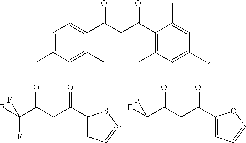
O=C(CC(C1=C(C)C=C(C)C=C1C)=O)C1=C(C)C=C(C)C=C1C.O=C(CC(C1=CC=CS1)=O)C(F)(F)F.O=C(CC(C1=CC=CO1)=O)C(F)(F)F
